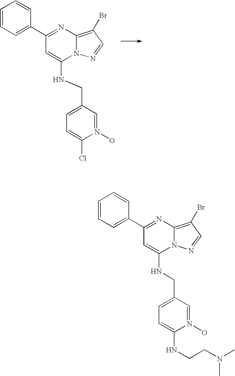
C1(C2=CC=CC=C2)=NC2=C(Br)C=NN2C(NCC2=CC=C(Cl)N(O)=C2)=C1.C1(C2=CC=CC=C2)=NC2=C(Br)C=NN2C(NCC2=CC=C(NCCN(C)C)N(O)=C2)=C1
